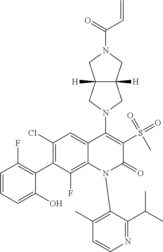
C1(Cl)=C(C2=C(F)C=CC=C2O)C(F)=C2C(=C1)C(N1CC3([H])C([H])(C1)CN(C(=O)C=C)C3)=C(S(=O)(=O)C)C(=O)N2C1=C(C)C=CN=C1C(C)C
